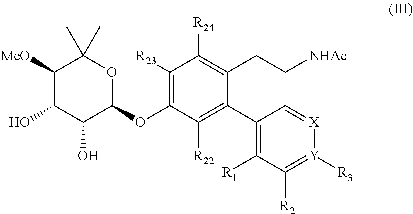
C1([MeO])C(O)C(O)C(OC2=C([R23])C([R24])=C(CC[NHAc])C(C3=C([R1])C([R2])=[Y]([R3])[X]=C3)=C2[R22])OC1(C)C
